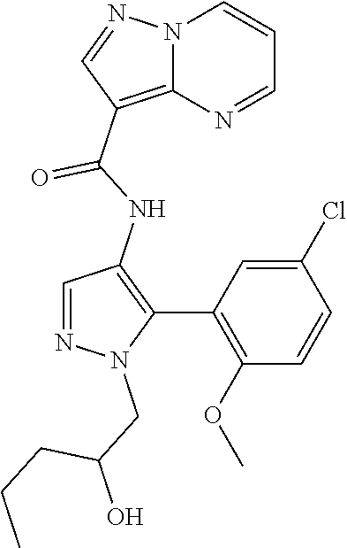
N12C(=C(C(NC3=C(C4=C(OC)C=CC(Cl)=C4)N(CC(O)CCC)N=C3)=O)C=N1)N=CC=C2
